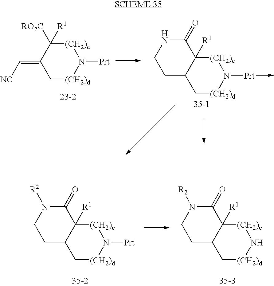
C1(=C[NC])C[(CH2)d]N([Prt])[(CH2)e]C1([RO2C])[R1].C12C[(CH2)d]N([Prt]->C)[(CH2)e]C1([R1])C(=O)NCC2.C12C[(CH2)d]N([Prt])[(CH2)e]C1([R1])C(=O)N([R2])CC2.C12C[(CH2)d]N[(CH2)e]C1([R1])C(=O)N([R2])CC2
